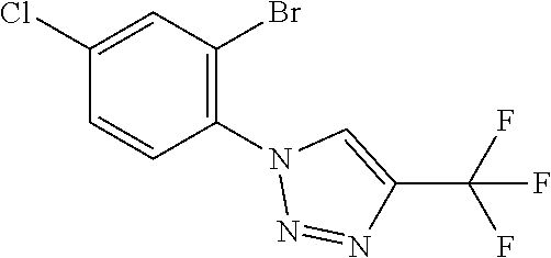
C1(Cl)=CC(Br)=C(N2N=NC(C(F)(F)F)=C2)C=C1
